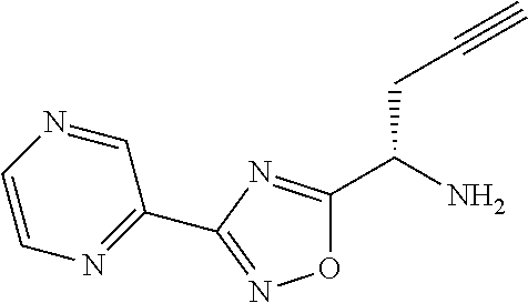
O1C(C(N)CC#C)=NC(C2=NC=CN=C2)=N1
